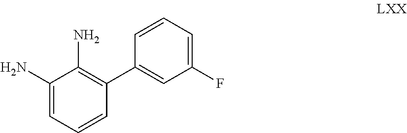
C1(C2=CC(F)=CC=C2)=C(N)C(N)=CC=C1
